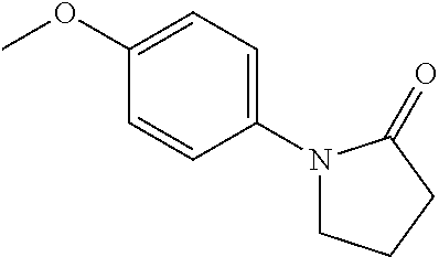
C1=C(OC)C=CC(N2CCCC2=O)=C1
